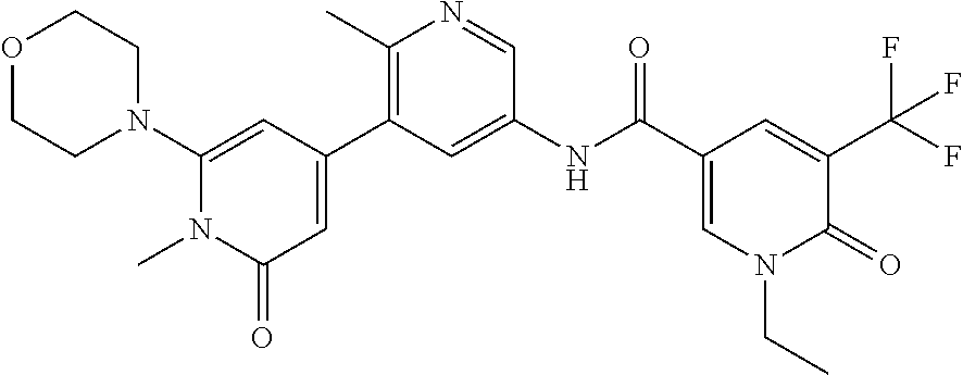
O1CCN(C2=CC(C3=C(C)N=CC(NC(C4=CN(CC)C(=O)C(C(F)(F)F)=C4)=O)=C3)=CC(=O)N2C)CC1
